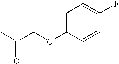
CC(COC1=CC=C(F)C=C1)=O
